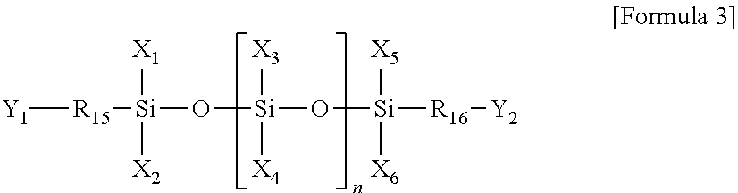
[Y1][R15][Si]([X1])([X2])O[Si]([X3])([X4])O[Si]([X5])([X6])[R16][Y2]
